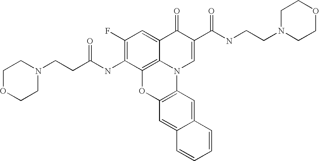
C12=C3C(=CC(F)=C1NC(CCN1CCOCC1)=O)C(=O)C(C(=O)NCCN1CCOCC1)=CN3C1=C(O2)C=C2C(=C1)C=CC=C2
